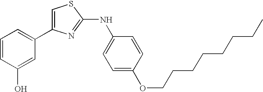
C1=C(C2=CC=CC(O)=C2)N=C(NC2=CC=C(OCCCCCCCC)C=C2)S1
